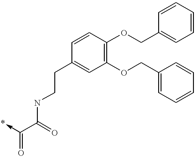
*<-C(C(NCCC1=CC(OCC2=CC=CC=C2)=C(OCC2=CC=CC=C2)C=C1)=O)=O
